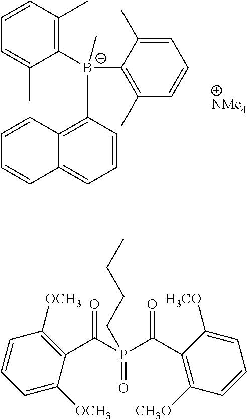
C1=CC(C)=C([B-](C2=C(C)C=CC=C2C)(C2=C3C(=CC=C2)C=CC=C3)C)C(C)=C1.C1=C([OCH3])C(C(P(C(C2=C([CH3O])C=CC=C2[H3CO])=O)(=O)CCCC)=O)=C([OCH3])C=C1
